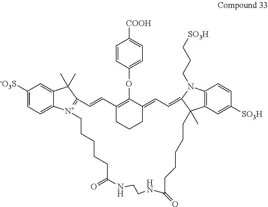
C1([-O3S])=CC=C2C(=C1)C(C)(C)C1=[N+]2CCCCCC(=O)NCCNC(=O)CCCCCC2(C)C3=C(N(CCC[SO3H])C2=CC=C2CCCC(=C2OC2=CC=C([COOH])C=C2)C=C1)C=CC([SO3H])=C3
